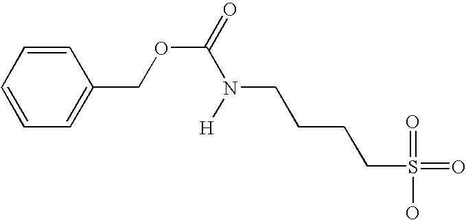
C1=CC=C(COC(=O)N([H])CCCCS(=O)(=O)O)C=C1
